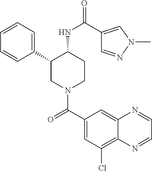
C1=CC=C(C2CN(C(C3=CC(Cl)=C4C(=C3)N=CC=N4)=O)CCC2NC(=O)C2=CN(C)N=C2)C=C1
